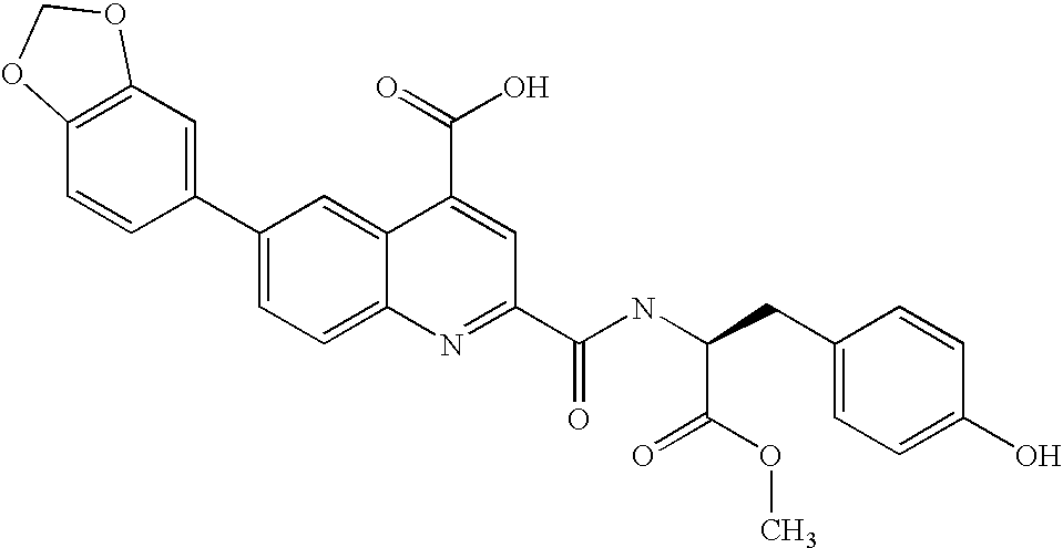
C12=C(C=CC(C3=CC=C4C(=C3)C(C(=O)O)=CC(C(NC(CC3=CC=C(O)C=C3)C(OC)=O)=O)=N4)=C1)OCO2
